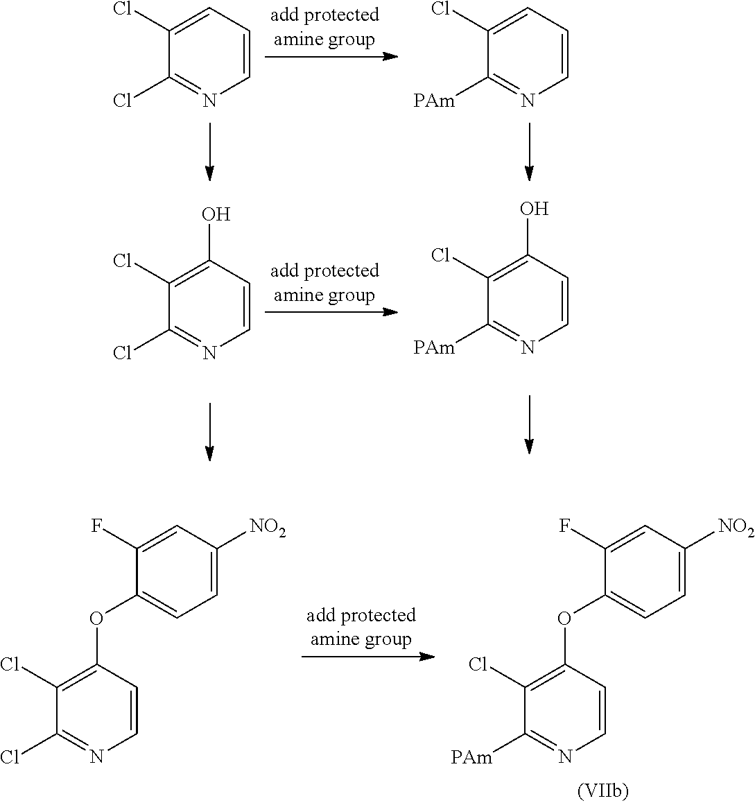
C1(Cl)=CC=CN=C1Cl.C1(Cl)=CC=CN=C1[PAm].C1(Cl)=C(O)C=CN=C1Cl.C1(Cl)=C(O)C=CN=C1[PAm].C1(Cl)=C(OC2=CC=C([NO2])C=C2F)C=CN=C1Cl.C1(Cl)=C(OC2=CC=C([NO2])C=C2F)C=CN=C1[PAm]
